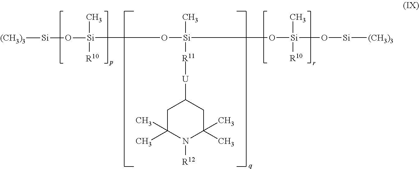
O([Si](C)([R11][U]C1CC(C)(C)N([R12])C(C)(C)C1)O[Si]([R10])(C)O[Si][(CH3)3])[Si]([R10])(C)O[Si][(CH3)3]
